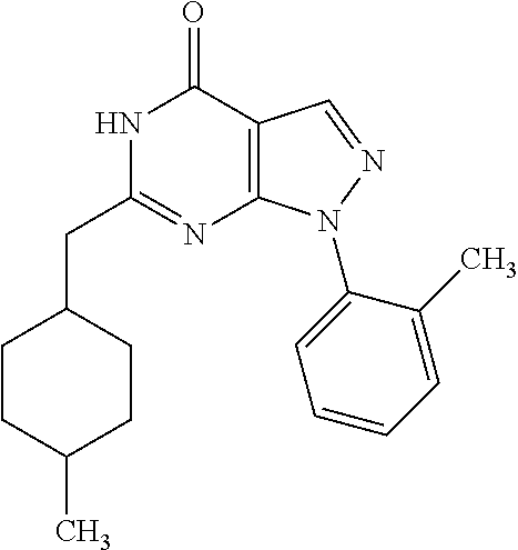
C1CC(C)CCC1CC1=NC2=C(C(=O)N1)C=NN2C1=CC=CC=C1C
